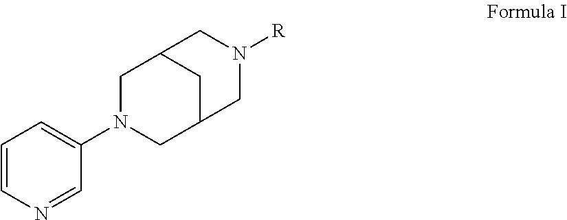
C1=CN=CC(N2CC3CC(C2)CN([R])C3)=C1
